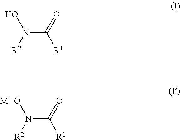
[M+-O]N(C(=O)[R1])[R2].ON(C(=O)[R1])[R2]
